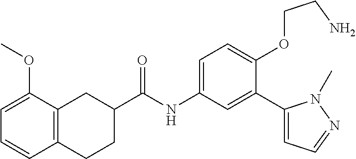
C12=C(CCC(C(=O)NC3=CC=C(OCCN)C(C4=CC=NN4C)=C3)C1)C=CC=C2OC
